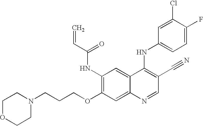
C1OCCN(CCCOC2=C(NC(C=C)=O)C=C3C(=C2)N=CC(C#N)=C3NC2=CC=C(F)C(Cl)=C2)C1
